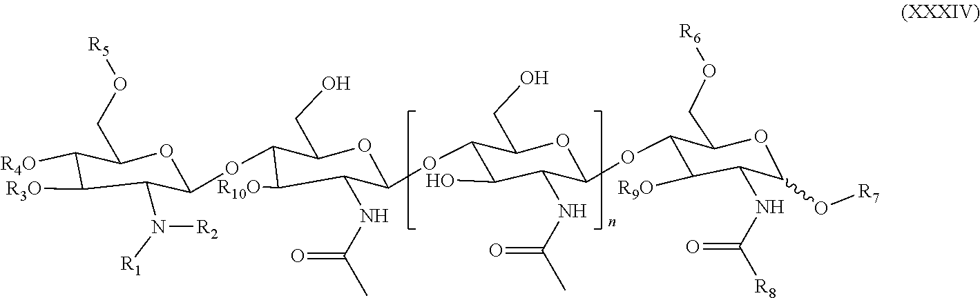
O([R7])C1C(NC(=O)[R8])C([R9O])C(OC2C(NC(C)=O)C(O)C(OC3C(NC(=O)C)C([R10O])C(OC4C(N([R2])[R1])C([R3O])C([R4O])C(CO[R5])O4)C(CO)O3)C(CO)O2)C(CO[R6])O1
